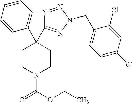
C1(C2(C3=NN(CC4=CC=C(Cl)C=C4Cl)N=N3)CCN(C(OCC)=O)CC2)=CC=CC=C1
